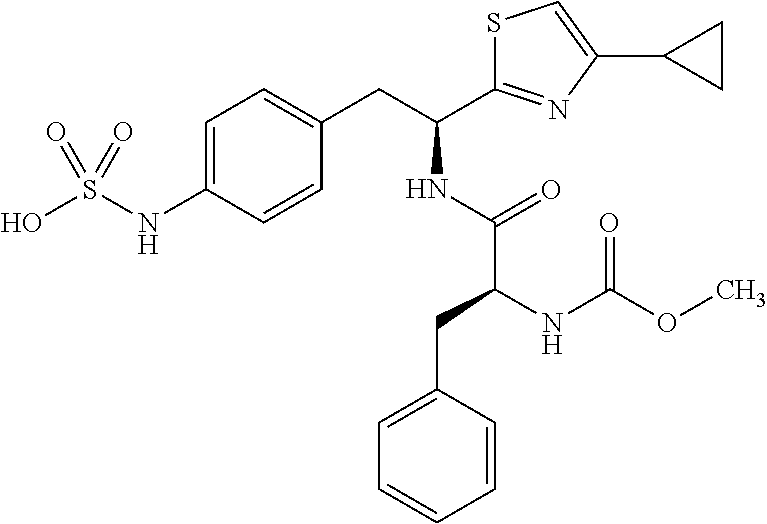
C1=C(NS(O)(=O)=O)C=CC(CC(NC(C(NC(=O)OC)CC2=CC=CC=C2)=O)C2=NC(C3CC3)=CS2)=C1
